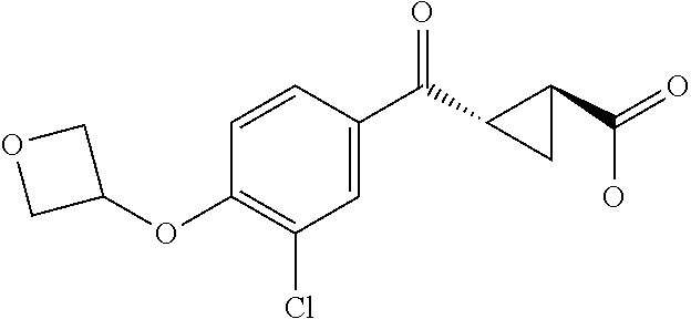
C1(Cl)=C(OC2COC2)C=CC(C(=O)C2C(C(O)=O)C2)=C1
